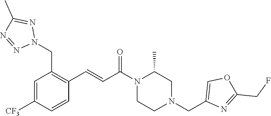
C1=C([CF3])C=CC(C=CC(N2CCN(CC3=COC(CF)=N3)CC2C)=O)=C1CN1N=C(C)N=N1
